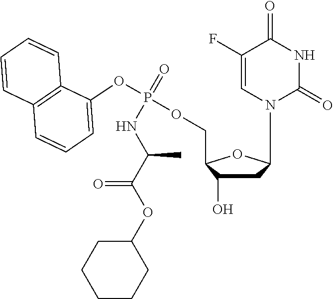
C1(F)=CN(C2CC(O)C(COP(OC3=CC=CC4=C3C=CC=C4)(NC(C)C(=O)OC3CCCCC3)=O)O2)C(=O)NC1=O
